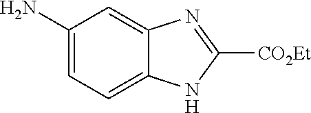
C1(N)=CC=C2C(=C1)N=C([CO2Et])N2
